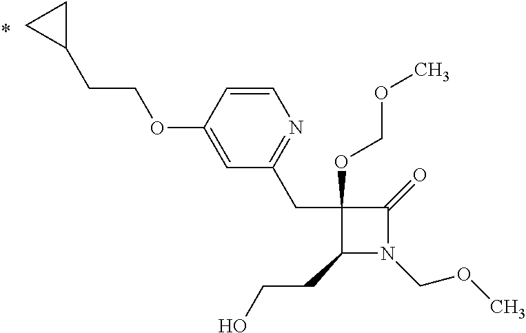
C1(CC2=NC=CC(OCCC3CC3)=C2)(OCOC)C(CCO)N(COC)C1=O
